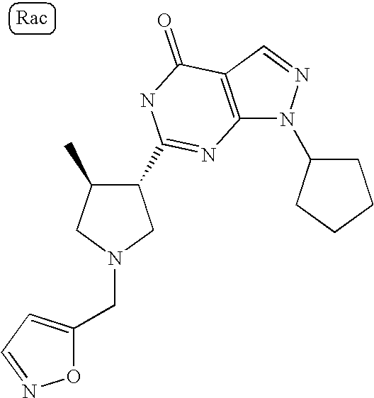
C12=C(C=NN1C1CCCC1)C(=O)NC(C1C(C)CN(CC3=CC=NO3)C1)=N2
